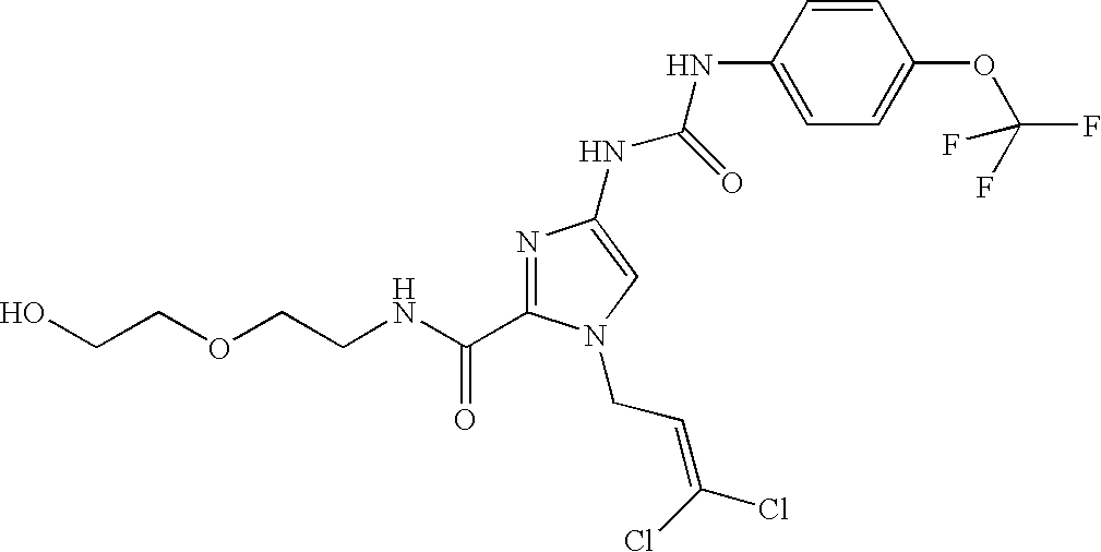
C(NC(=O)C1=NC(NC(NC2=CC=C(OC(F)(F)F)C=C2)=O)=CN1CC=C(Cl)Cl)COCCO
